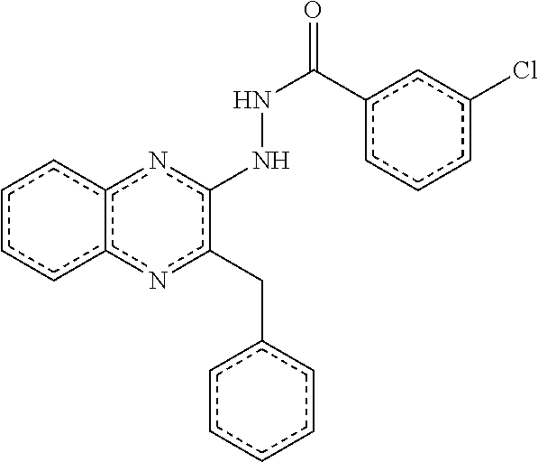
c1cccc2nc(NNC(c3cc(Cl)ccc3)=O)c(Cc3ccccc3)nc12
